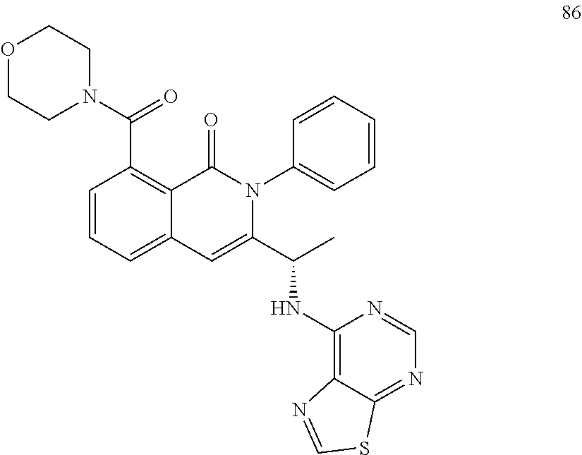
C1=CC=C2C(=C1C(=O)N1CCOCC1)C(=O)N(C1=CC=CC=C1)C(C(C)NC1=C3C(=NC=N1)SC=N3)=C2
